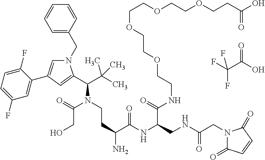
FC(F)(C(O)=O)F.N1(CC2=CC=CC=C2)C=C(C2=CC(F)=CC=C2F)C=C1C(C(C)(C)C)N(CCC(N)C(NC(CNC(=O)CN1C(=O)C=CC1=O)C(NCCOCCOCCOCCOCCC(=O)O)=O)=O)C(=O)CO
